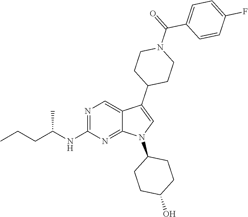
N1=C(NC(CCC)C)N=C2C(=C1)C(C1CCN(C(C3=CC=C(F)C=C3)=O)CC1)=CN2C1CCC(O)CC1
